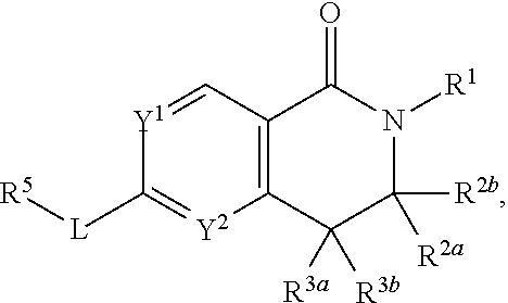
C12=C(C=[Y1]C([L][R5])=[Y2]1)C(=O)N([R1])C([R2b])([R2a])C2([R3a])[R3b]
